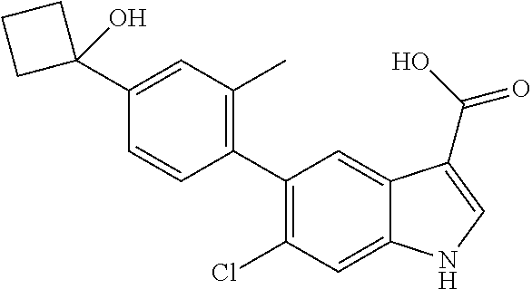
C1(C2=C(Cl)C=C3C(=C2)C(C(O)=O)=CN3)=C(C)C=C(C2(O)CCC2)C=C1
